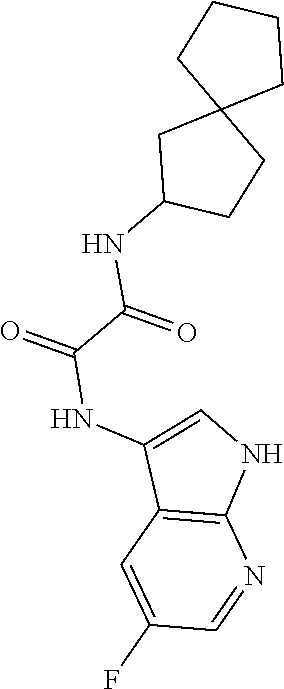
C(=O)(C(NC1CC2(CCCC2)CC1)=O)NC1=CNC2=C1C=C(F)C=N2
